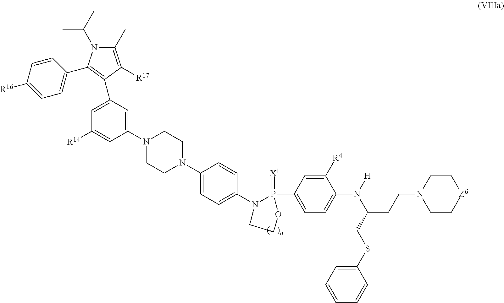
C1([R4])=CC(P2(=[X1])N(C3=CC=C(N4CCN(C5=CC(C6=C(C7=CC=C([R16])C=C7)N(C(C)C)C(C)=C6[R17])=CC([R14])=C5)CC4)C=C3)CCO2)=CC=C1N([H])C(CSC1=CC=CC=C1)CCN1CC[Z6]CC1
